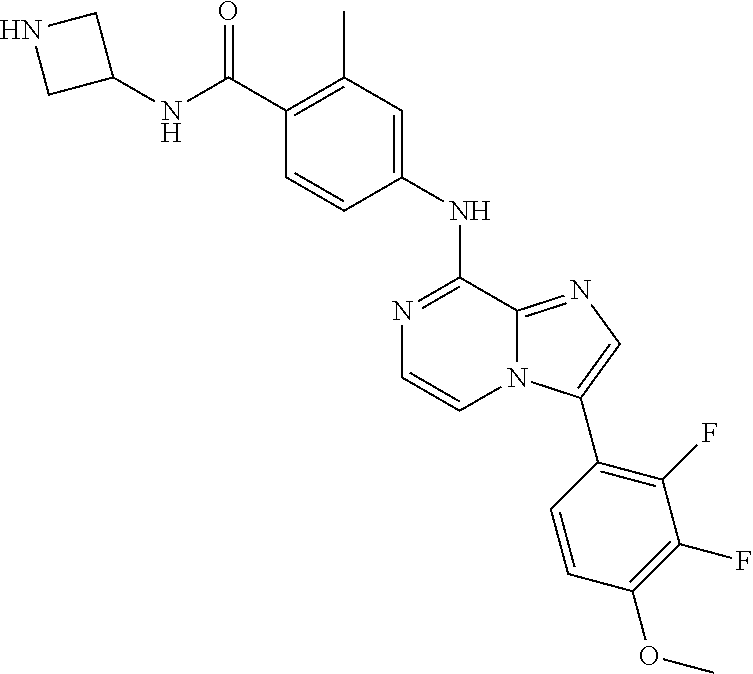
N1=C(NC2=CC(C)=C(C(NC3CNC3)=O)C=C2)C2=NC=C(C3=C(F)C(F)=C(OC)C=C3)N2C=C1
